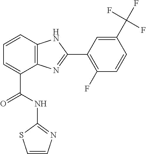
C1=CC2=C(C(C(NC3=NC=CS3)=O)=C1)N=C(C1=C(F)C=CC(C(F)(F)F)=C1)N2
